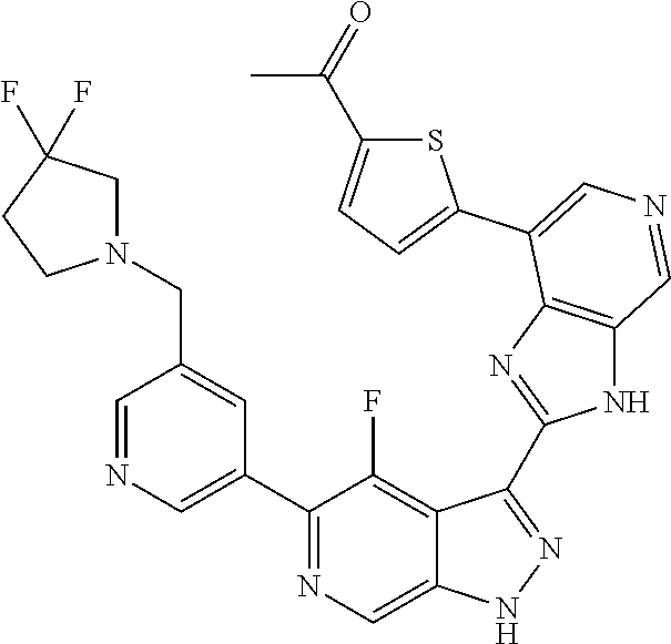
C1(C2=CN=CC(CN3CC(F)(F)CC3)=C2)=NC=C2C(=C1F)C(C1=NC3=C(N1)C=NC=C3C1=CC=C(C(=O)C)S1)=NN2
